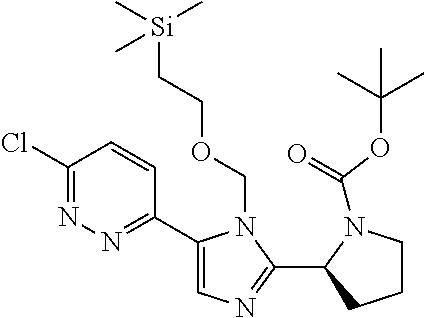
C1(Cl)=NN=C(C2=CN=C(C3N(C(=O)OC(C)(C)C)CCC3)N2COCC[Si](C)(C)C)C=C1
